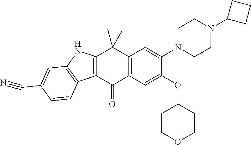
C12=C(C(=O)C3=C(C1(C)C)C=C(N1CCN(C4CCC4)CC1)C(OC1CCOCC1)=C3)C1=C(N2)C=C(C#N)C=C1
